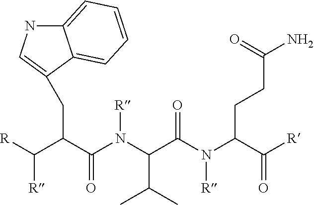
[R]C(C(N(C(C(N(C(C(C([R])[R])CC1=CNC2=CC=CC=C21)=O)[R])C(C)C)=O)[R])CCC(N)=O)=O
